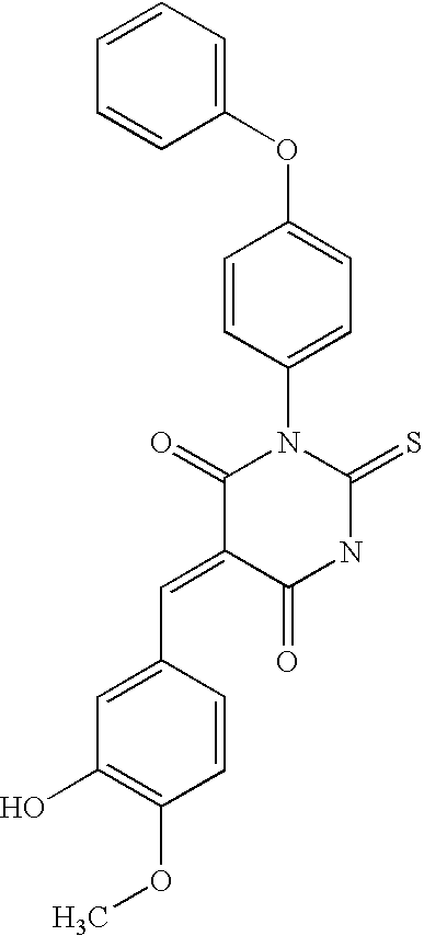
C1=CC=CC(OC2=CC=C(N3C(=O)C(=CC4=CC(O)=C(OC)C=C4)C(=O)NC3=S)C=C2)=C1
